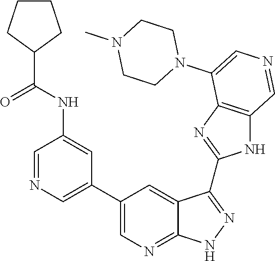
C1=NC=C(C2=CN=C3C(=C2)C(C2=NC4=C(N2)C=NC=C4N2CCN(C)CC2)=NN3)C=C1NC(=O)C1CCCC1
